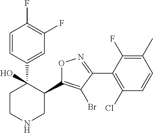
C1=CC(C2(O)CCNCC2C2=C(Br)C(C3=C(Cl)C=CC(C)=C3F)=NO2)=CC(F)=C1F
